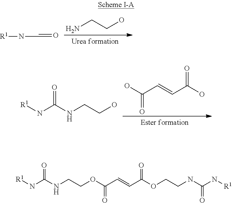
[R1]NC=O.NCCO.OC(C=CC(=O)O)=O.[R1]NC(NCCO)=O.[R1]NC(NCCOC(C=CC(=O)OCCNC(N[R1])=O)=O)=O
